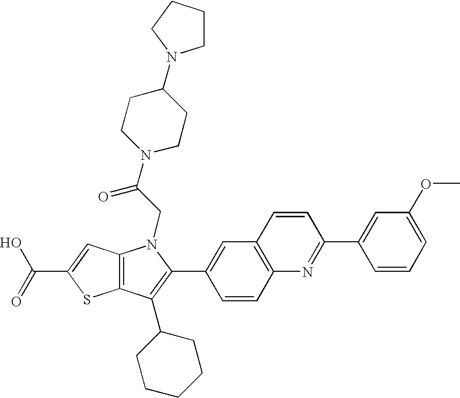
C(C1=CC2=C(S1)C(C1CCCCC1)=C(C1=CC3=C(C=C1)N=C(C1=CC(OC)=CC=C1)C=C3)N2CC(N1CCC(N2CCCC2)CC1)=O)(=O)O
